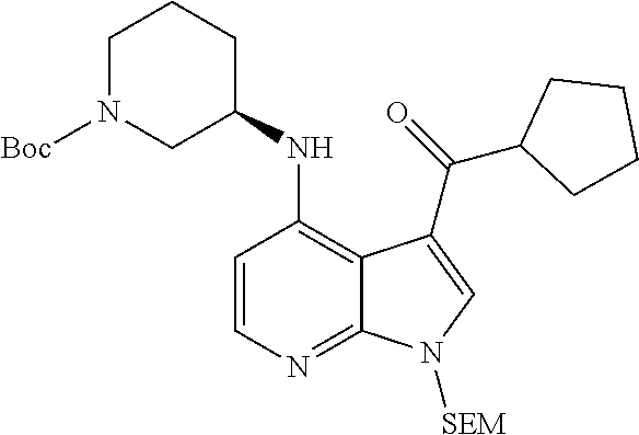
C1=CC(NC2CCCN([Boc])C2)=C2C(=N1)N([SEM])C=C2C(=O)C1CCCC1
